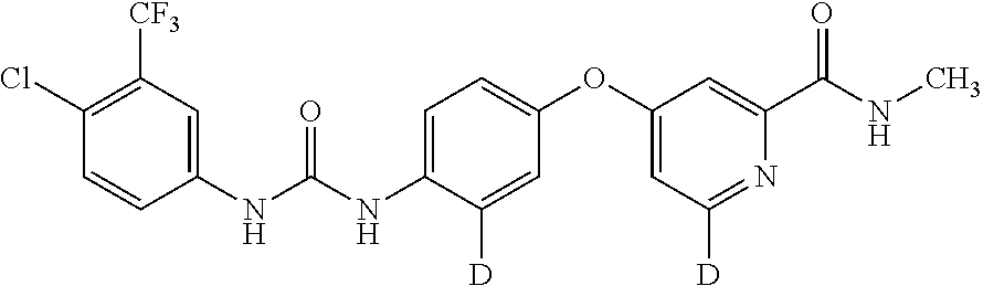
C1(NC(=O)NC2=CC=C(OC3=CC([D])=NC(C(=O)NC)=C3)C=C2[D])=CC([CF3])=C(Cl)C=C1
